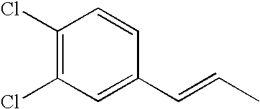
C1(Cl)=C(Cl)C=C(C=CC)C=C1
